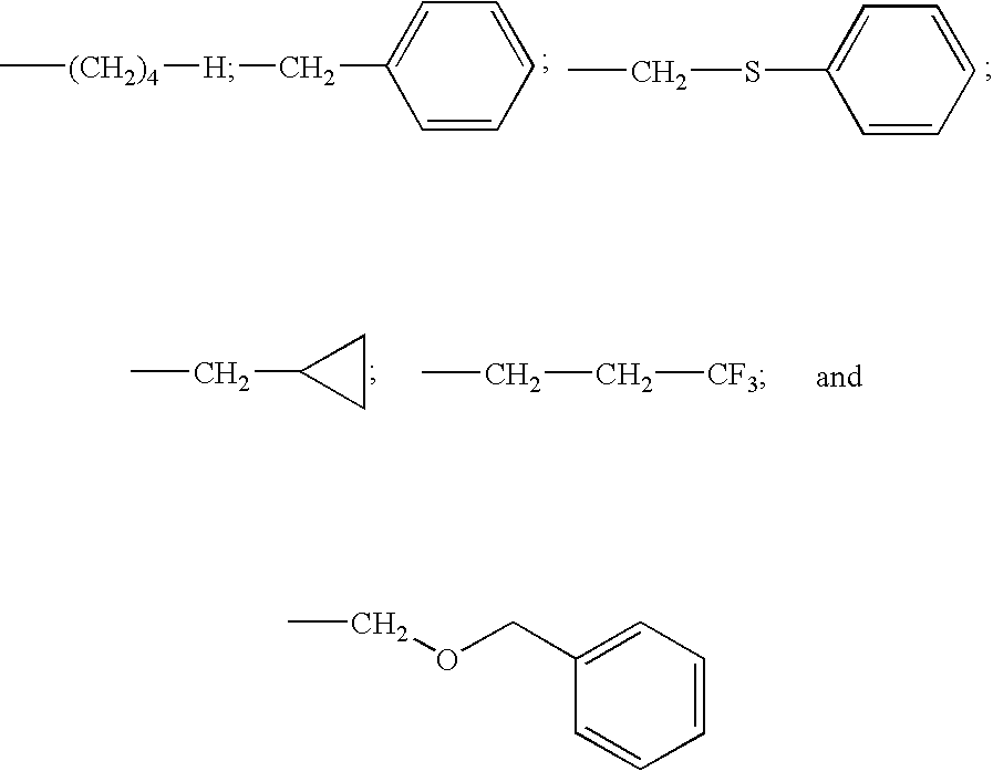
C[(CH2)4][H]CC1=CC=CC=C1.C1=CC=C(SCC)C=C1.C([CF3])CC.CCC1CC1.CCOCC1=CC=CC=C1
